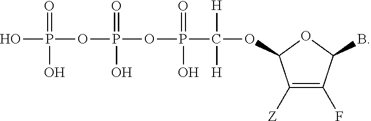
C1([Z])=C(F)C(B)OC1OC(P(OP(OP(O)(=O)O)(=O)O)(=O)O)([H])[H]
